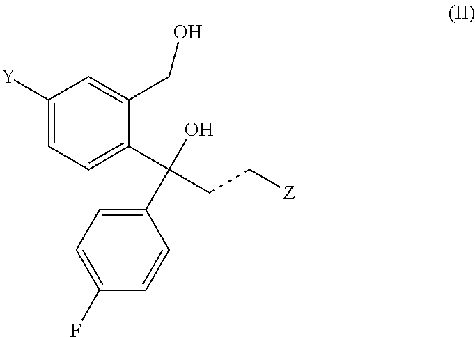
C1([Y])=CC=C(C(C2=CC=C(F)C=C2)(O)CC[Z])C(CO)=C1
